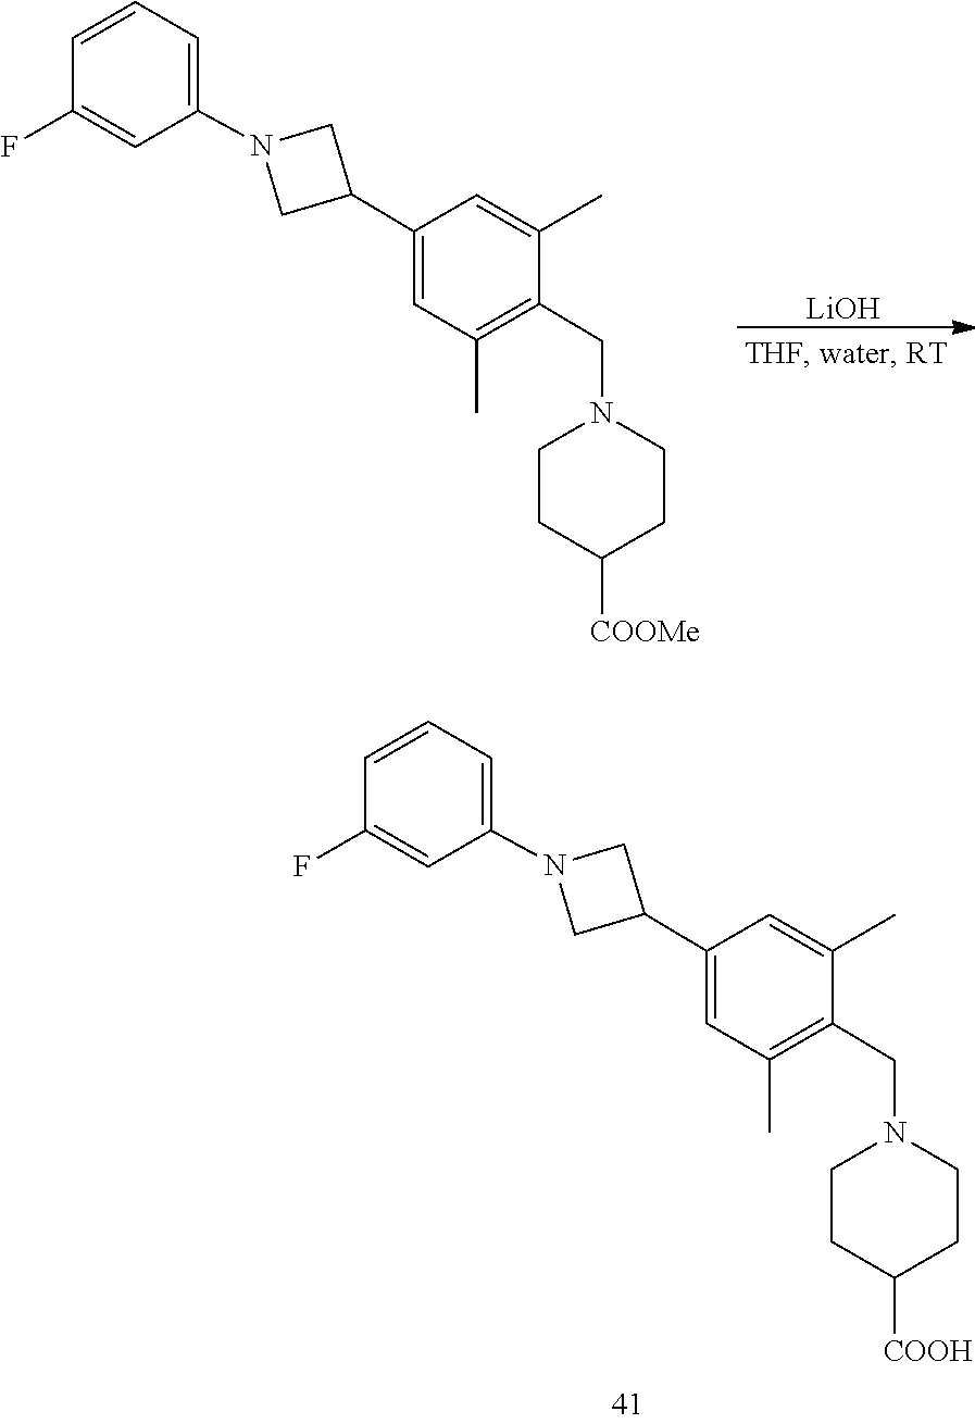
C1=C(C)C(CN2CCC([COOMe])CC2)=C(C)C=C1C1CN(C2=CC=CC(F)=C2)C1.[LiOH].C1=C(C)C(CN2CCC([COOH])CC2)=C(C)C=C1C1CN(C2=CC=CC(F)=C2)C1
